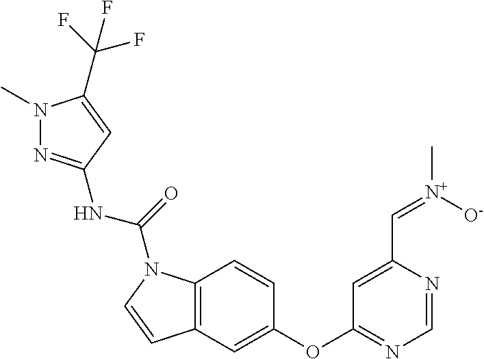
C12=C(C=C(OC3=NC=NC(C=[N+](C)[O-])=C3)C=C1)C=CN2C(=O)NC1=NN(C)C(C(F)(F)F)=C1
